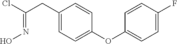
C1(CC(=NO)Cl)=CC=C(OC2=CC=C(F)C=C2)C=C1
